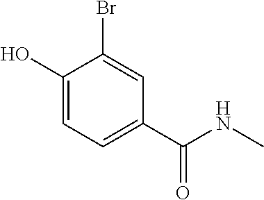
C1(O)=CC=C(C(NC)=O)C=C1Br
